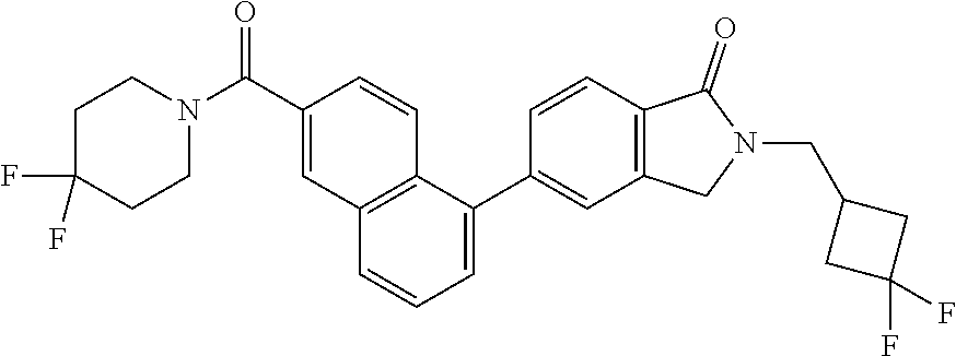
C1C(F)(F)CCN(C(C2=CC3=C(C=C2)C(C2=CC4=C(C=C2)C(=O)N(CC2CC(F)(F)C2)C4)=CC=C3)=O)C1
